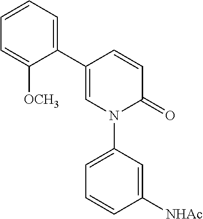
C1(C2=CC=CC=C2[OCH3])=CN(C2=CC=CC([NHAc])=C2)C(=O)C=C1
